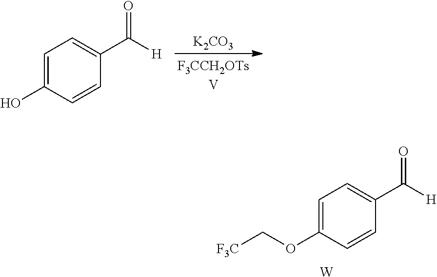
[K2CO3].C1=C(O)C=CC(C([H])=O)=C1.C1=C(OC[F3C])C=CC(C([H])=O)=C1.[W]
